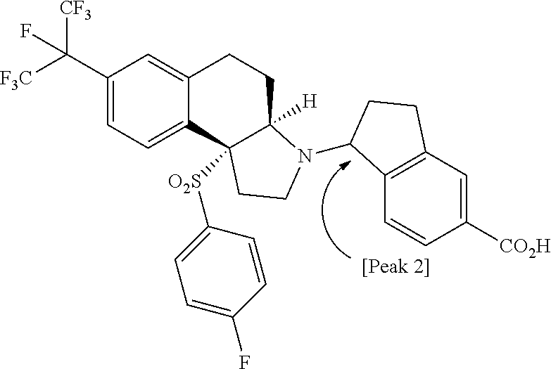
C1(C([F3C])([CF3])F)=CC=C2C(=C1)CCC1([H])C2([O2S]C2=CC=C(F)C=C2)CCN1C1C2=C(C=C([CO2H])C=C2)CC1
